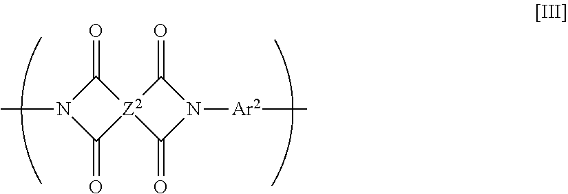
C1(=O)N(C)C(=O)[Z2]12C(=O)N([Ar2]C)C2=O
